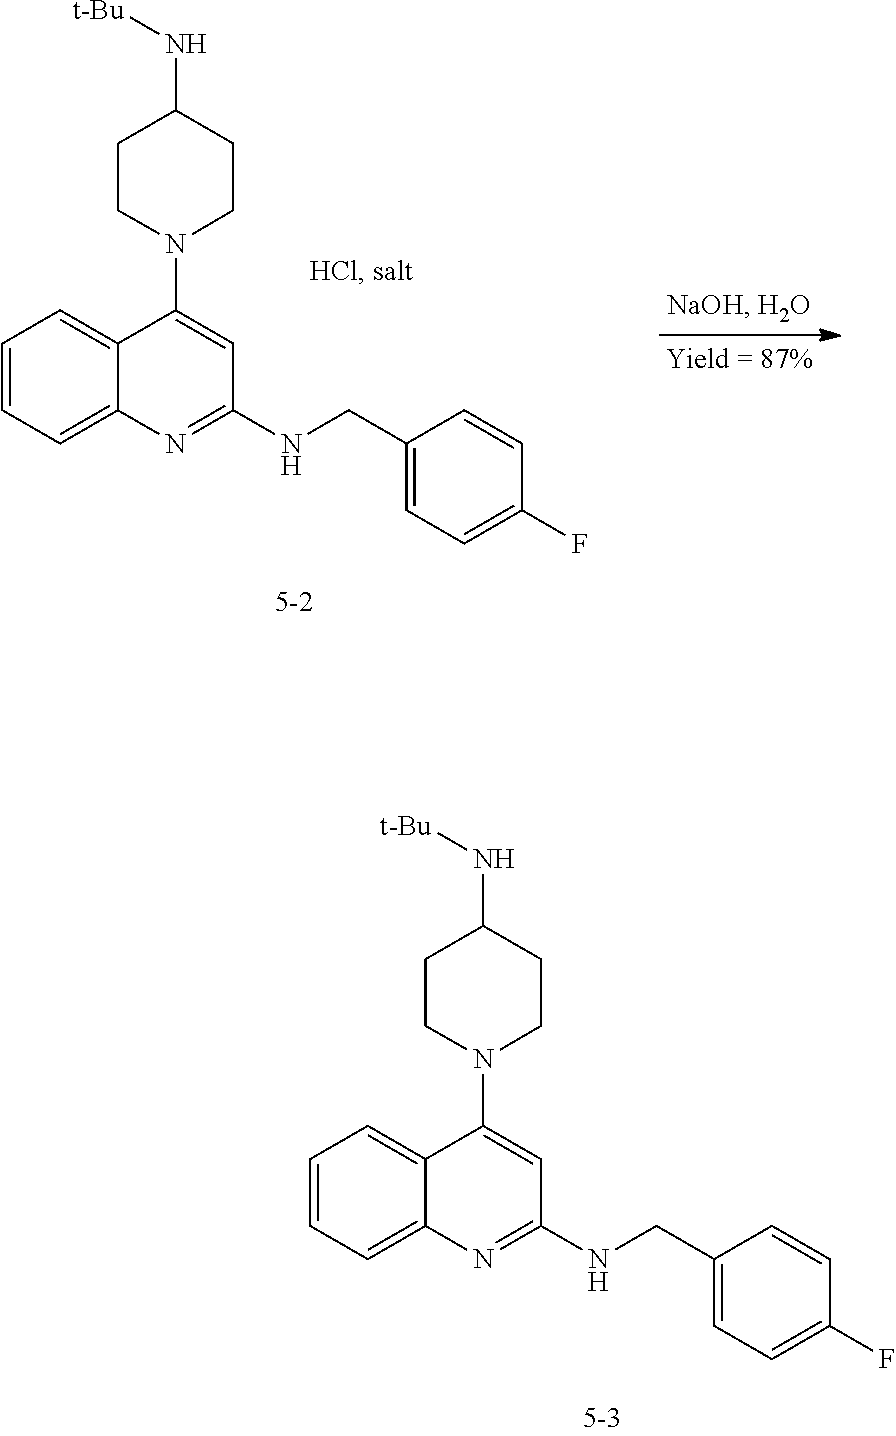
C1=CC=C2C(=C1)C(N1CCC(N[t-Bu])CC1)=CC(NCC1=CC=C(F)C=C1)=N2.C1=CC=C2C(=C1)C(N1CCC(N[t-Bu])CC1)=CC(NCC1=CC=C(F)C=C1)=N2
